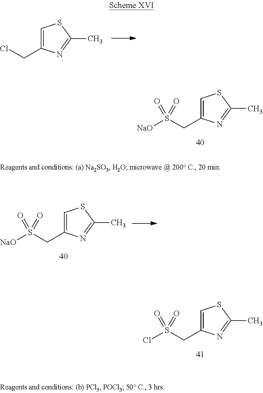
C1=C(CCl)N=C(C)S1.C1=C(CS([NaO])(=O)=O)N=C(C)S1.C1=C(CS(Cl)(=O)=O)N=C(C)S1.C1=C(CS([NaO])(=O)=O)N=C(C)S1
